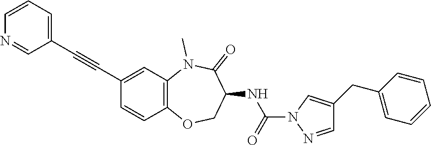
C1(C#CC2=CC=CN=C2)=CC2=C(C=C1)OCC(NC(N1N=CC(CC3=CC=CC=C3)=C1)=O)C(=O)N2C
